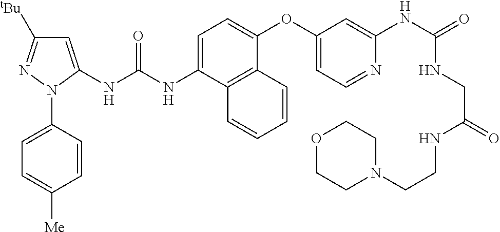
C1=C(NC(NC2=CC([tBu])=NN2C2=CC=C([Me])C=C2)=O)C2=C(C(OC3=CC=NC(NC(=O)NCC(NCCN4CCOCC4)=O)=C3)=C1)C=CC=C2
